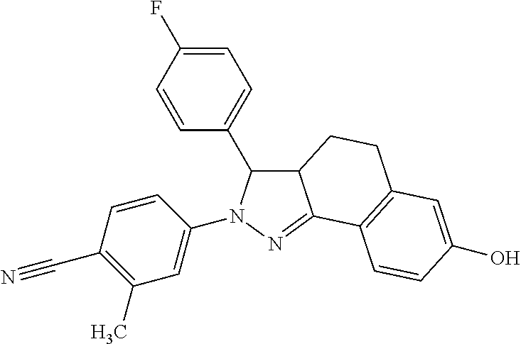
C12C(C3=CC=C(F)C=C3)N(C3=CC(C)=C(C#N)C=C3)N=C1C1=C(CC2)C=C(O)C=C1
